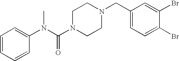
N(C(N1CCN(CC2=CC=C(Br)C(Br)=C2)CC1)=O)(C1=CC=CC=C1)C
